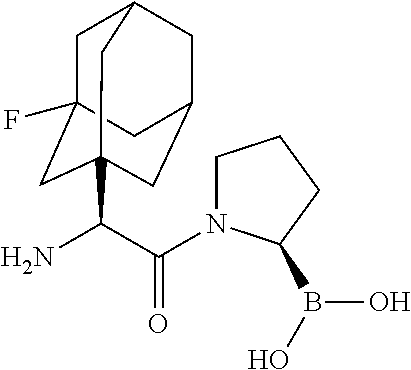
C(C(N)C12CC3(F)CC(CC(C1)C3)C2)(=O)N1CCCC1B(O)O
